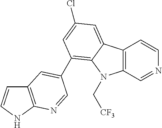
C12=C(C=NC=C1)N(C[CF3])C1=C(C3=CC4=C(NC=C4)N=C3)C=C(Cl)C=C21
